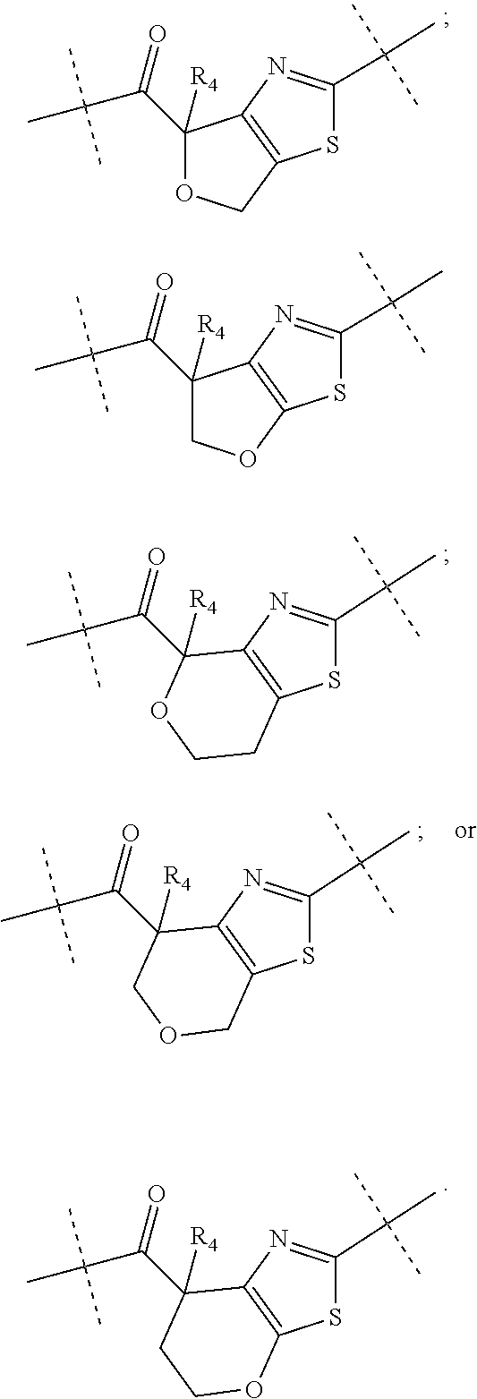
C12=C(N=C(C(C)(C)C)S1)C(C(=O)C(C)(C)C)([R4])OCC2.C1(C(=O)C(C)(C)C)([R4])COC2=C1N=C(C(C)(C)C)S2.C12=C(N=C(C(C)(C)C)S1)C(C(=O)C(C)(C)C)([R4])CCO2.C1(C(=O)C(C)(C)C)([R4])OCC2=C1N=C(C(C)(C)C)S2.C12=C(N=C(C(C)(C)C)S1)C(C(=O)C(C)(C)C)([R4])COC2
